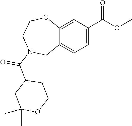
C12=CC(C(OC)=O)=CC=C1CN(C(C1CC(C)(C)OCC1)=O)CCO2
